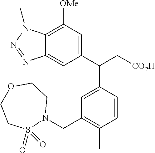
C12=C([OMe])C=C(C(C[CO2H])C3=CC(CN4CCOCCS4(=O)=O)=C(C)C=C3)C=C1N=NN2C
